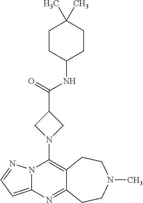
N12C(=CC=N1)N=C1C(=C2N2CC(C(=O)NC3CCC(C)(C)CC3)C2)CCN(C)CC1
